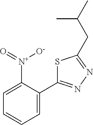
C1=C([N+](=O)[O-])C(C2=NN=C(CC(C)C)S2)=CC=C1
